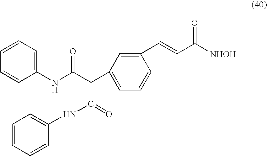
C1(NC(C(C(=O)NC2=CC=CC=C2)C2=CC=CC(C=CC(=O)[NHOH])=C2)=O)=CC=CC=C1
